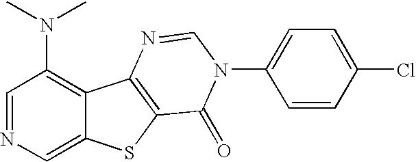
C1=NC=C2C(=C1N(C)C)C1=C(S2)C(=O)N(C2=CC=C(Cl)C=C2)C=N1
